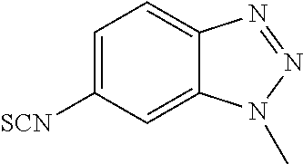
C1=C([SCN])C=C2C(=C1)N=NN2C
